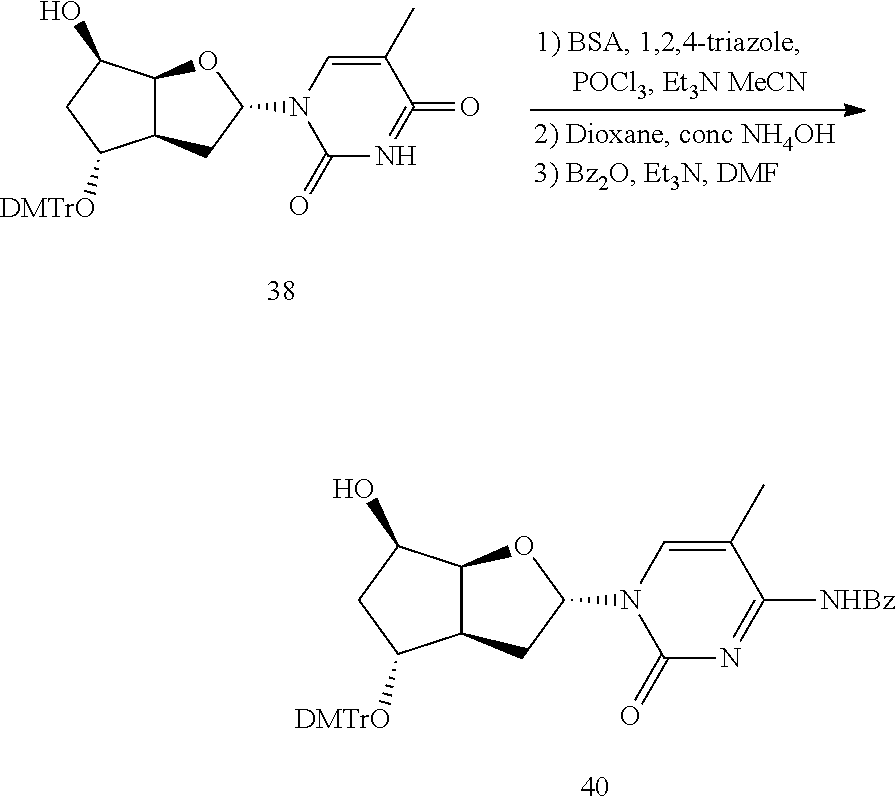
C12C(CC(N3C(=O)N=C(=O)C(C)=C3)O1)C([DMTrO])CC2O.C12C(CC(N3C(=O)N=C([NHBz])C(C)=C3)O1)C([DMTrO])CC2O
